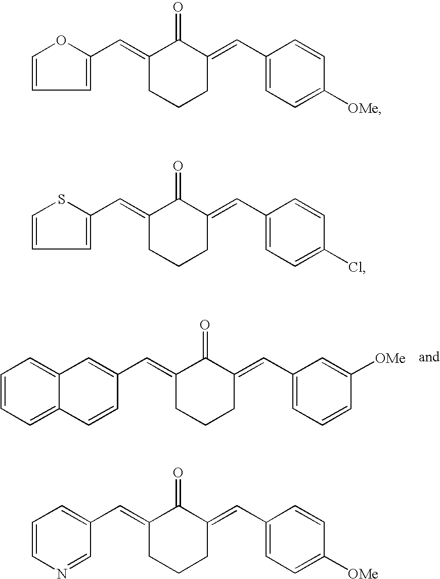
C1(C=C2CCCC(=CC3=CC=CC([OMe])=C3)C2=O)=CC2=CC=CC=C2C=C1.C1=C(C=C2CCCC(=CC3=CC=C([OMe])C=C3)C2=O)OC=C1.C1=C(C=C2CCCC(=CC3=CC=C(Cl)C=C3)C2=O)SC=C1.C1=NC=CC=C1C=C1CCCC(=CC2=CC=C([OMe])C=C2)C1=O
